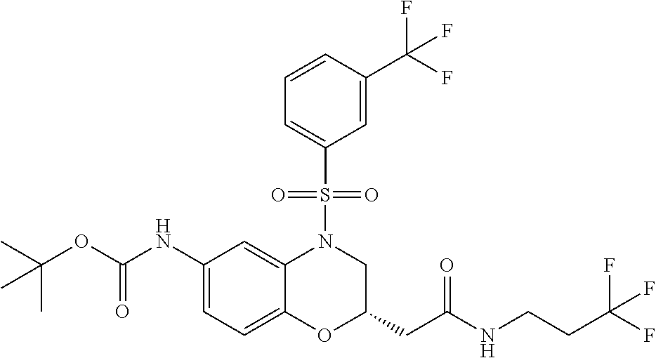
C1(NC(OC(C)(C)C)=O)=CC=C2C(=C1)N(S(C1=CC=CC(C(F)(F)F)=C1)(=O)=O)CC(CC(=O)NCCC(F)(F)F)O2
